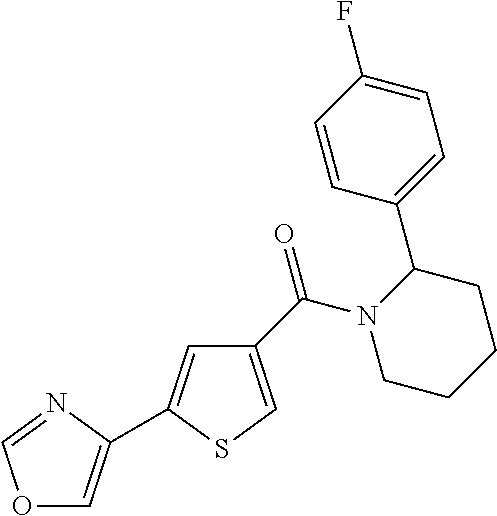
O1C=C(C2=CC(C(N3CCCCC3C3=CC=C(F)C=C3)=O)=CS2)N=C1
